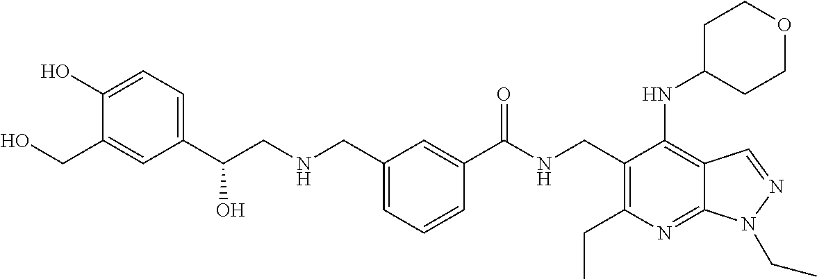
C1(O)=CC=C(C(CNCC2=CC=CC(C(NCC3=C(CC)N=C4C(=C3NC3CCOCC3)C=NN4CC)=O)=C2)O)C=C1CO
